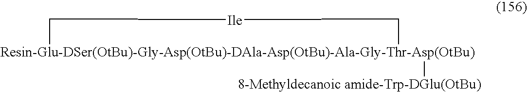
[Resin-Glu-DSer(OtBu)-Gly-Asp(OtBu)-DAla-Asp(OtBu)-Ala-Gly-Thr-Asp(OtBu)]1([8-Methyldecanoic amide-Trp-DGlu(OtBu)])C[Ile]C1
